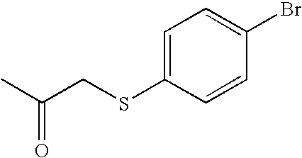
C1=C(SCC(C)=O)C=CC(Br)=C1
